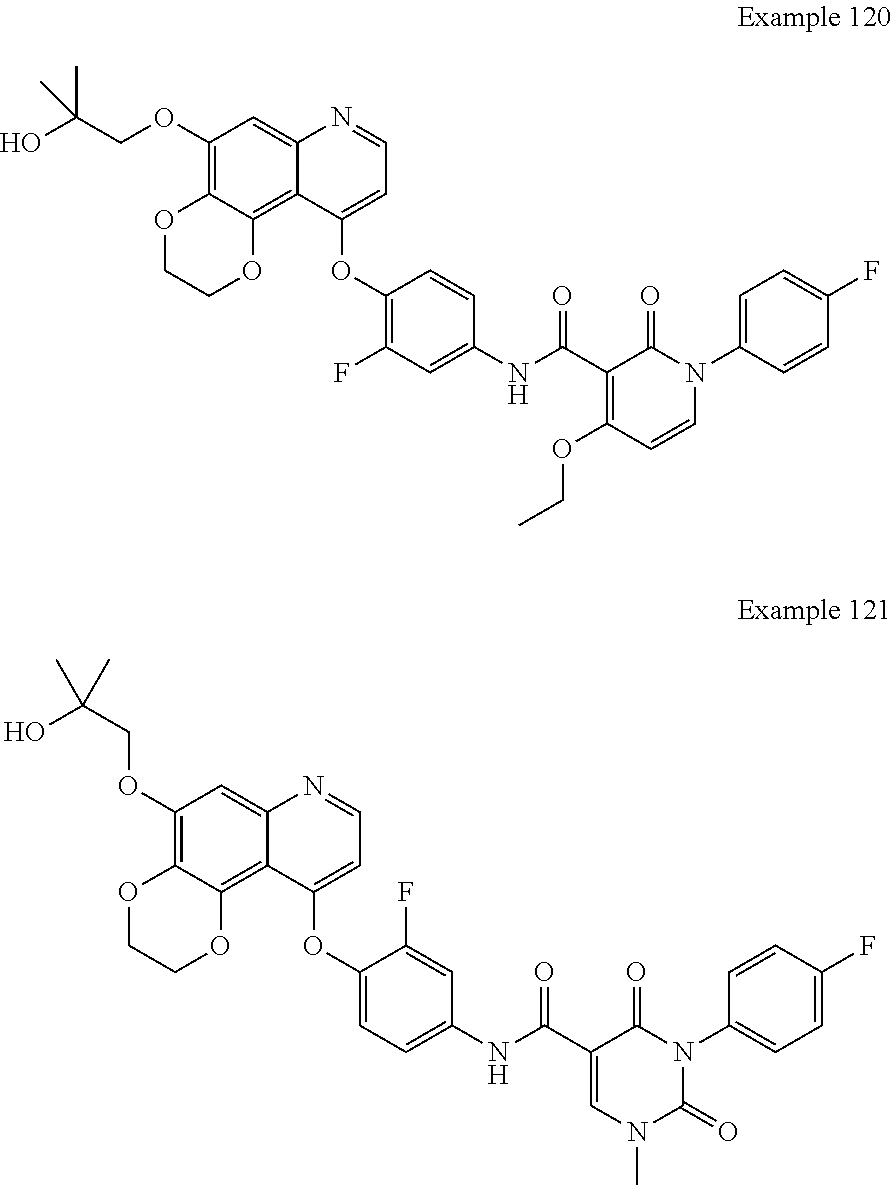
C1(OCC(O)(C)C)=C2C(=C3C(=C1)N=CC=C3OC1=C(F)C=C(NC(C3=C(OCC)C=CN(C4=CC=C(F)C=C4)C3=O)=O)C=C1)OCCO2.C1(OCC(O)(C)C)=C2C(=C3C(=C1)N=CC=C3OC1=CC=C(NC(C3=CN(C)C(=O)N(C4=CC=C(F)C=C4)C3=O)=O)C=C1F)OCCO2
